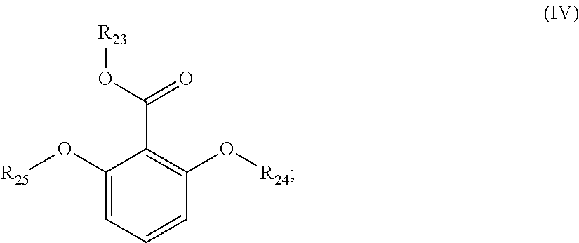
C1(O[R25])=CC=CC(O[R24])=C1C(=O)O[R23]
